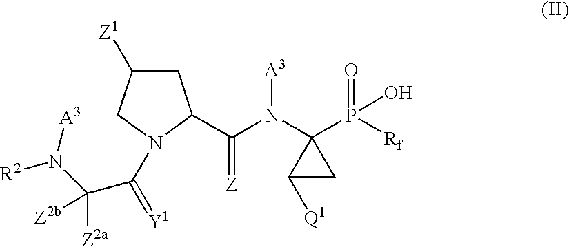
O=P(O)([Rf])C1(N([A3])C(=[Z])C2CC([Z1])CN2C(=[Y1])C([Z2a])([Z2b])N([A3])[R2])C([Q1])C1
